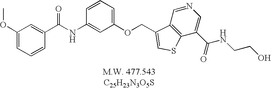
C1(OC)=CC=CC(C(NC2=CC(OCC3=CSC4=C3C=NC=C4C(=O)NCCO)=CC=C2)=O)=C1
